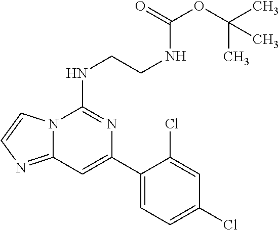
C1(C2=CC3=NC=CN3C(NCCNC(OC(C)(C)C)=O)=N2)=CC=C(Cl)C=C1Cl
